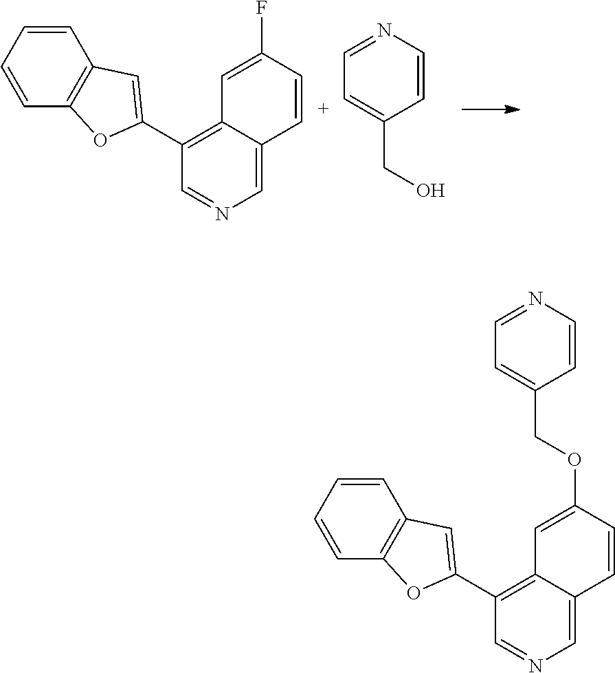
C1=CC=CC2=C1C=C(C1=C3C(=CN=C1)C=CC(F)=C3)O2.C1=CN=CC=C1CO.C1=CC=CC2=C1C=C(C1=C3C(=CN=C1)C=CC(OCC1=CC=NC=C1)=C3)O2
